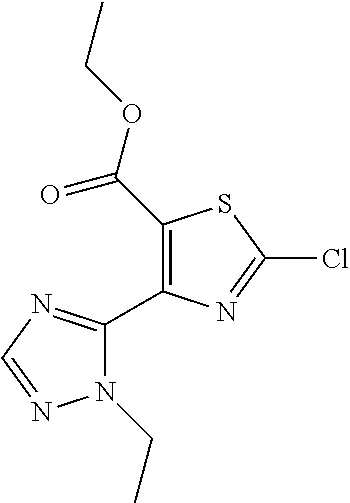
N1(CC)C(C2=C(C(OCC)=O)SC(Cl)=N2)=NC=N1
